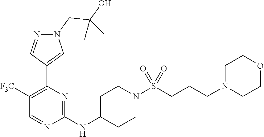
N1=CC([F3C])=C(C2=CN(CC(C)(O)C)N=C2)N=C1NC1CCN(S(CCCN2CCOCC2)(=O)=O)CC1
